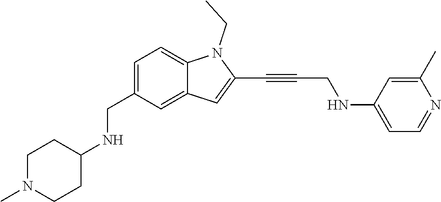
N1(CC)C2=CC=C(CNC3CCN(C)CC3)C=C2C=C1C#CCNC1=CC=NC(C)=C1
